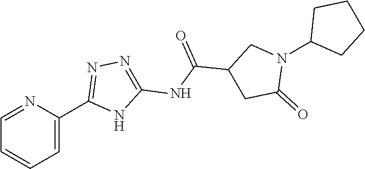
C1=C(C2=NN=C(NC(C3CC(=O)N(C4CCCC4)C3)=O)N2)N=CC=C1
